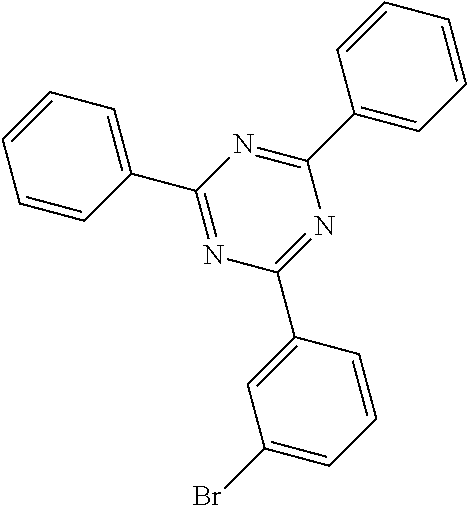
C1=CC(C2=NC(C3=CC(Br)=CC=C3)=NC(C3=CC=CC=C3)=N2)=CC=C1
